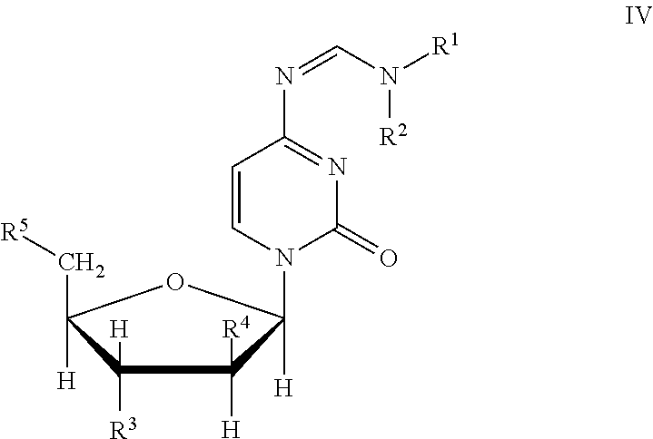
C1([R3])([H])C([H])(C[R5])OC([H])(N2C(=O)N=C(N=CN([R2])[R1])C=C2)C1([H])[R4]
